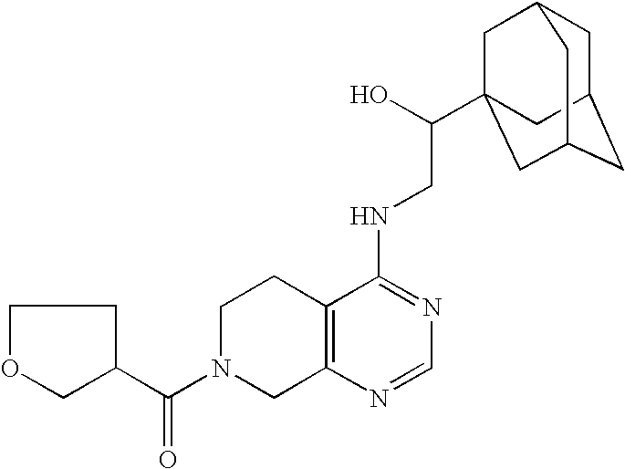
C(=O)(N1CC2=C(CC1)C(NCC(O)C13CC4CC(CC(C1)C4)C3)=NC=N2)C1COCC1
